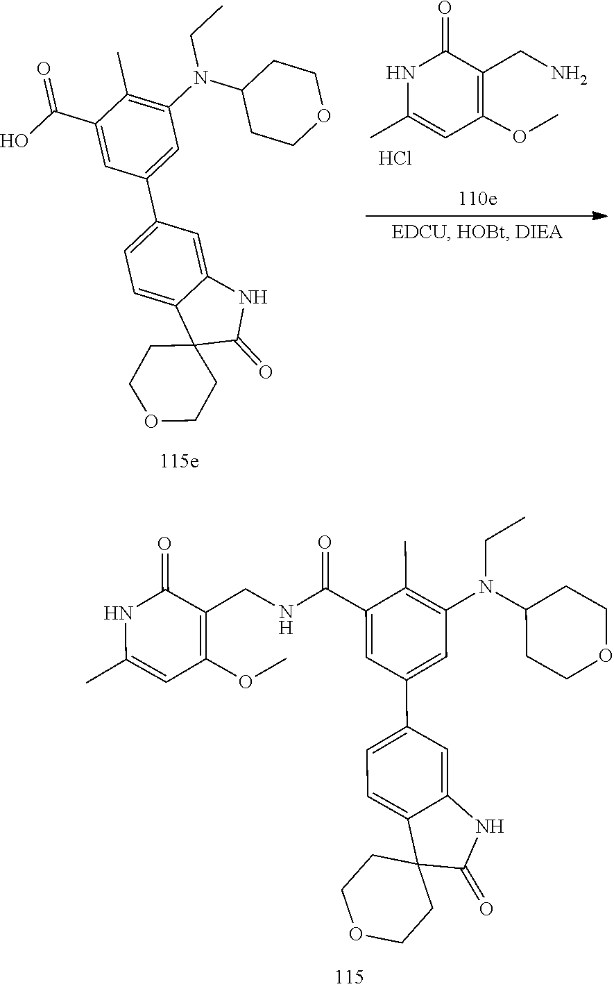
N(CC)(C1=C(C)C(C(O)=O)=CC(C2=CC=C3C(=C2)NC(=O)C32CCOCC2)=C1)C1CCOCC1.N1C(C)=CC(OC)=C(CN)C1=O.Cl.O1CCC2(C3=CC=C(C4=CC(N(CC)C5CCOCC5)=C(C)C(C(NCC5=C(OC)C=C(C)NC5=O)=O)=C4)C=C3NC2=O)CC1
